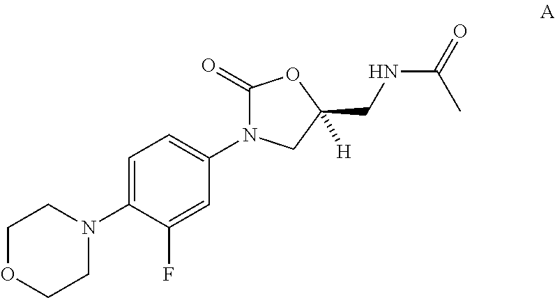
C1OCCN(C2=CC=C(N3C(=O)OC(CNC(C)=O)([H])C3)C=C2F)C1
